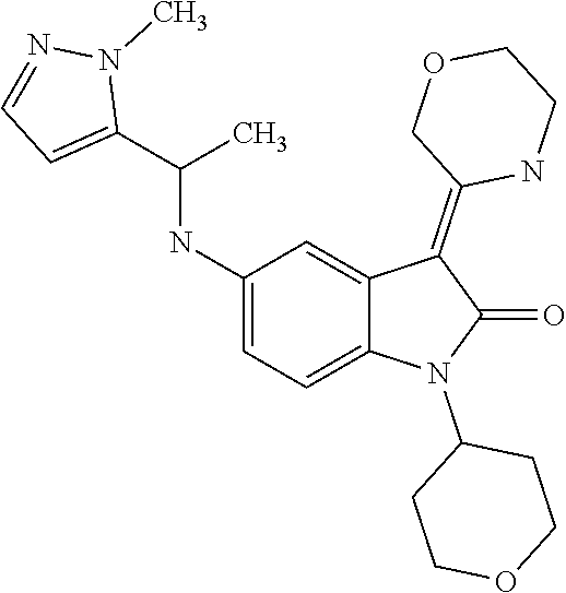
C1(NC(C2=CC=NN2C)C)=CC=C2C(=C1)C(=C1COCCN1)C(=O)N2C1CCOCC1
